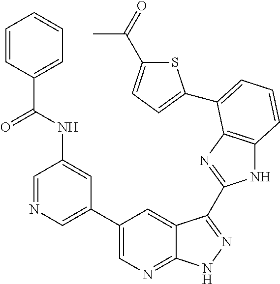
C1(C2=CN=CC(NC(C3=CC=CC=C3)=O)=C2)=CN=C2C(=C1)C(C1=NC3=C(N1)C=CC=C3C1=CC=C(C(=O)C)S1)=NN2
